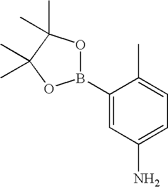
C1(B2OC(C)(C)C(C)(C)O2)=CC(N)=CC=C1C
